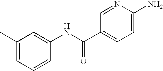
CC1=CC=CC(NC(C2=CC=C(N)N=C2)=O)=C1
